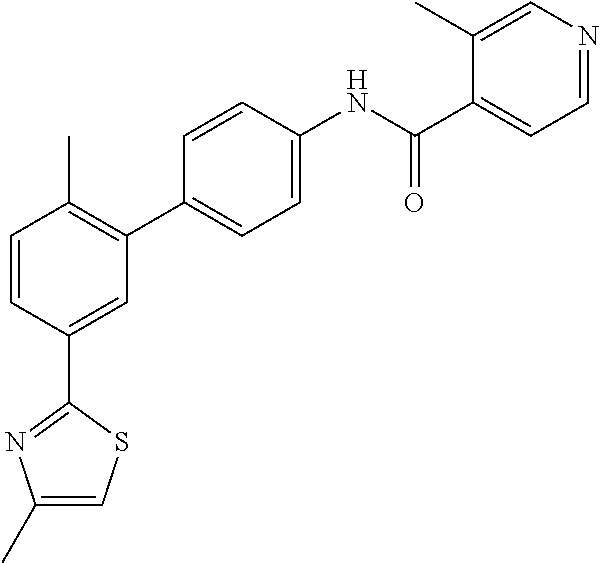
C1=CC(C2=NC(C)=CS2)=CC(C2=CC=C(NC(C3=CC=NC=C3C)=O)C=C2)=C1C
